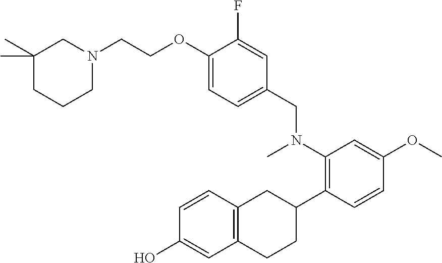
N1(CCOC2=CC=C(CN(C3=C(C4CC5=C(CC4)C=C(O)C=C5)C=CC(OC)=C3)C)C=C2F)CC(C)(C)CCC1
